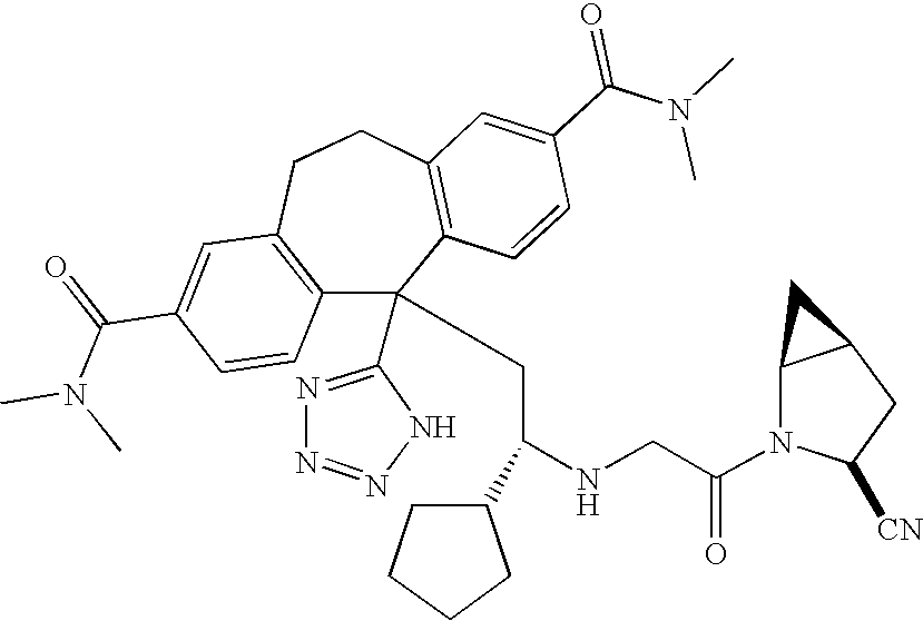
C1(C(=O)N(C)C)=CC2=C(C=C1)C(C1=NN=NN1)(CC(NCC(N1C([CN])CC3C1C3)=O)C1CCCC1)C1=C(CC2)C=C(C(N(C)C)=O)C=C1
